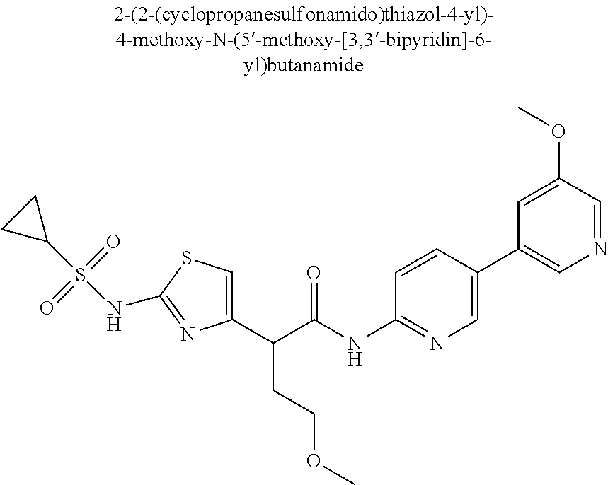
C1(C(C(NC2=NC=C(C3=CN=CC(OC)=C3)C=C2)=O)CCOC)=CSC(NS(C2CC2)(=O)=O)=N1
